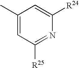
C1(C)=CC([R25])=NC([R24])=C1
